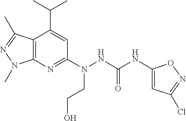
C12=C(N=C(N(CCO)NC(NC3=CC(Cl)=NO3)=O)C=C1C(C)C)N(C)N=C2C
